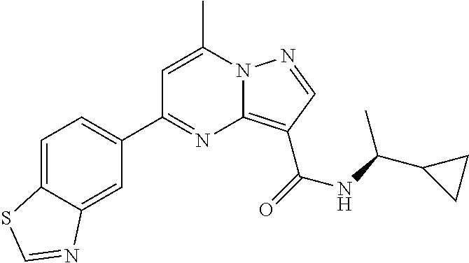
C1=C(C)N2C(=C(C(=O)NC(C3CC3)C)C=N2)N=C1C1=CC=C2C(=C1)N=CS2
